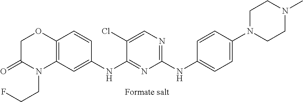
C1(NC2=CC=C(N3CCN(C)CC3)C=C2)=NC=C(Cl)C(NC2=CC3=C(C=C2)OCC(=O)N3CCF)=N1
